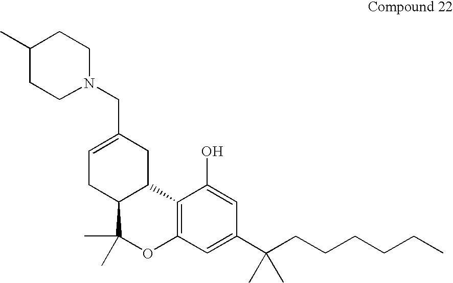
C1=C(CN2CCC(C)CC2)CC2C(C1)C(C)(C)OC1=C2C(O)=CC(C(CCCCCC)(C)C)=C1
